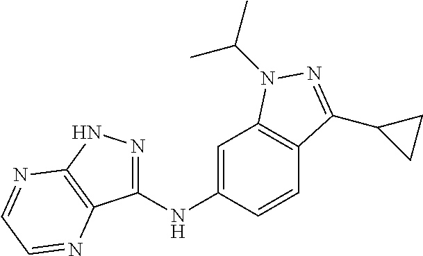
C1(NC2=CC3=C(C=C2)C(C2CC2)=NN3C(C)C)=NNC2=C1N=CC=N2
